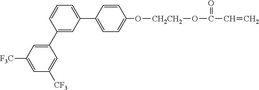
C1(C2=CC(C3=CC=C(O[CH2CH2]OC(=O)C=C)C=C3)=CC=C2)=CC([F3C])=CC([CF3])=C1
